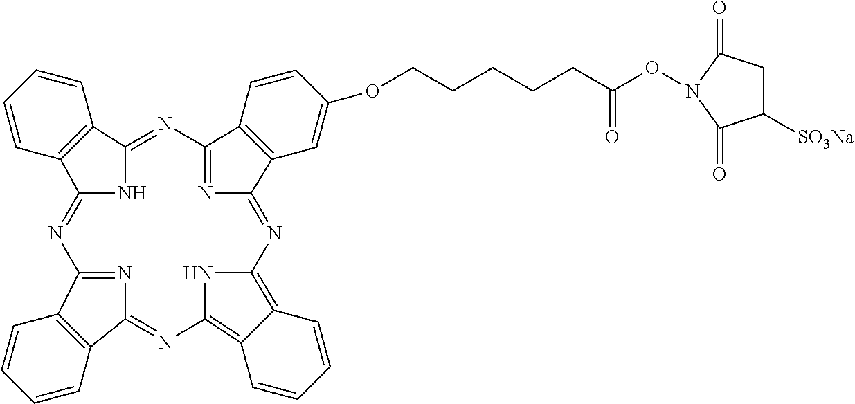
N1C2=NC3=NC(=NC4=C5C=CC=CC5=C(N=C5N=C(N=C1C1=C2C=CC=C1)C1=C5C=CC=C1)N4)C1=C3C=CC(OCCCCCC(ON2C(=O)CC([SO3Na])C2=O)=O)=C1
